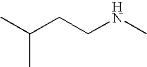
CC(CCNC)C
